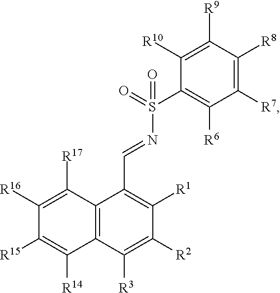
C12=C(C([R3])=C([R2])C([R1])=C1C=NS(C1=C([R6])C([R7])=C([R8])C([R9])=C1[R10])(=O)=O)C([R14])=C([R15])C([R16])=C2[R17]
